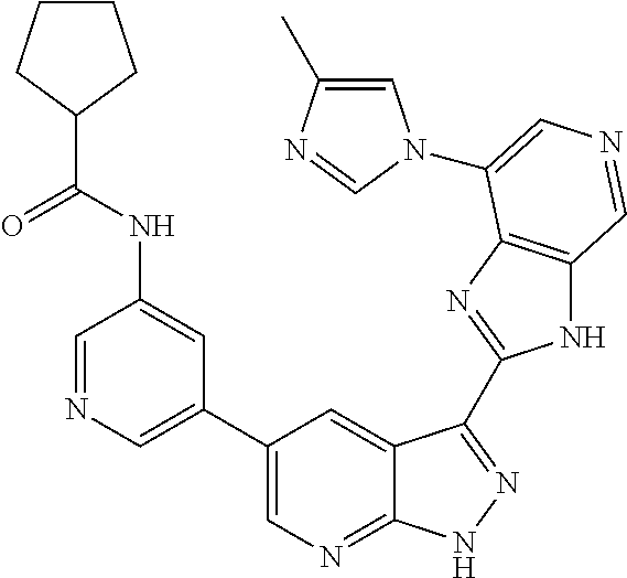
C1(C2=CN=CC(NC(C3CCCC3)=O)=C2)=CN=C2C(=C1)C(C1=NC3=C(N1)C=NC=C3N1C=C(C)N=C1)=NN2
